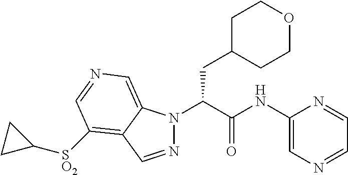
N1(C(C(NC2=CN=CC=N2)=O)CC2CCOCC2)N=CC2=C([SO2]C3CC3)C=NC=C12
